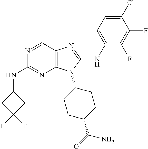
N1=CC2=C(N=C1NC1CC(F)(F)C1)N(C1CCC(C(=O)N)CC1)C(NC1=CC=C(Cl)C(F)=C1F)=N2
